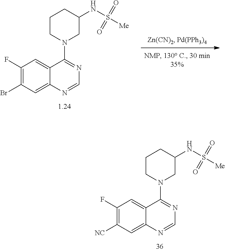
C1([NC])=C(F)C=C2C(=C1)N=CN=C2N1CCCC(NS([Me])(=O)=O)C1.C1(Br)=C(F)C=C2C(=C1)N=CN=C2N1CCCC(NS([Me])(=O)=O)C1
